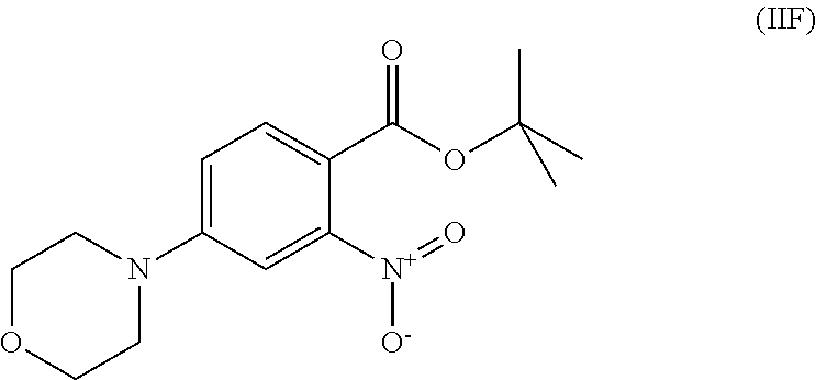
C1OCCN(C2=CC=C(C(OC(C)(C)C)=O)C([N+](=O)[O-])=C2)C1
